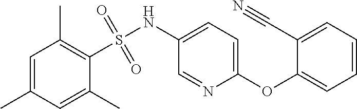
C1(OC2=CC=CC=C2C#N)=CC=C(NS(=O)(=O)C2=C(C)C=C(C)C=C2C)C=N1
